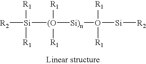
[R2][Si]([R1])([R1])[(O]([Si)n]O([Si][R2])([R1])[R1])([R1])[R1]
